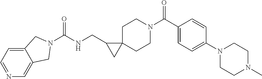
O=C(C1=CC=C(N2CCN(C)CC2)C=C1)N1CCC2(CC1)C(CNC(=O)N1CC3=CN=CC=C3C1)C2
